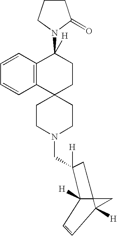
C123C([H])(C(CN4CCC5(CC4)CCC(N4C(=O)CCC4)([H])C4=C5C=CC=C4)([H])C1)C=CC2([H])C3
